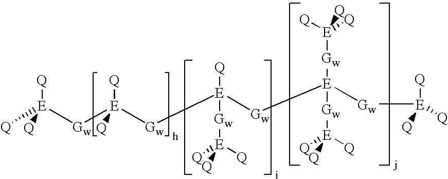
[Gw]([E]([Gw][E]([Gw][E]([Q])([Q])[Q])([Q])[Gw][E]([Gw][E]([Q])([Q])[Q])([Gw][E]([Q])([Q])[Q])[Gw][E]([Q])([Q])[Q])([Q])[Q])[E]([Q])([Q])[Q]
